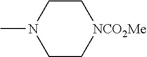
C1C[NCO2Me]CCN1C
